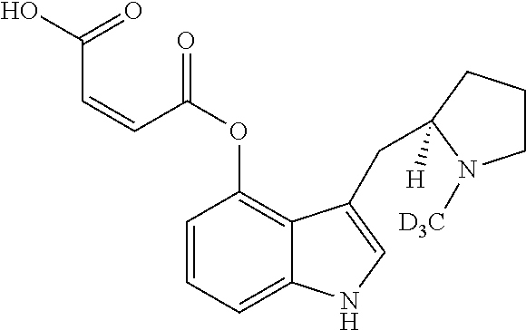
C1=CC=C2C(=C1OC(C=CC(=O)O)=O)C(CC1([H])CCCN1[D3C])=CN2
